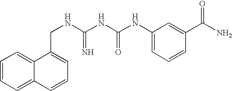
C1=CC=C2C(=C1)C(CNC(NC(NC1=CC=CC(C(N)=O)=C1)=O)=N)=CC=C2
